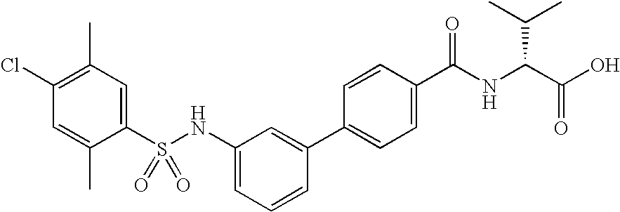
C1(Cl)=C(C)C=C(S(NC2=CC=CC(C3=CC=C(C(NC(C(O)=O)C(C)C)=O)C=C3)=C2)(=O)=O)C(C)=C1
